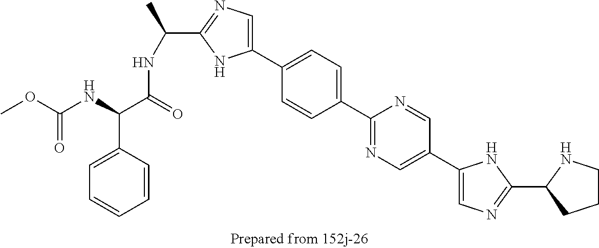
C(C1=NC=C(C2=CC=C(C3=NC=C(C4=CN=C(C5CCCN5)N4)C=N3)C=C2)N1)(NC(=O)C(NC(OC)=O)C1=CC=CC=C1)C
